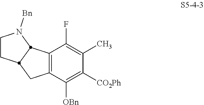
C12=C(C(F)=C(C)C([CO2Ph])=C1[OBn])C1N([Bn])CCC1C2
